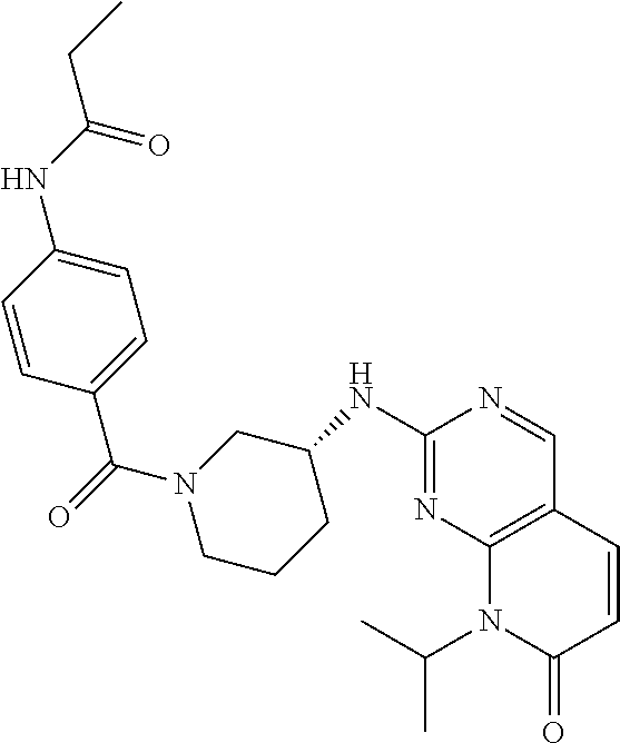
C1(NC2CN(C(=O)C3=CC=C(NC(CC)=O)C=C3)CCC2)=NC2=C(C=N1)C=CC(=O)N2C(C)C
